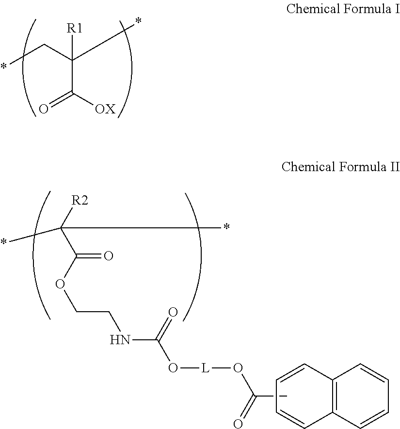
C(C)(O[L]OC(NCCOC(C([R2])(*)*)=O)=O)=O.C12=C(C=CC=C1)C=CC=C2.C(C([OX])=O)(C*)([R1])*
